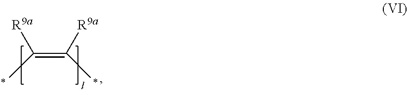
C(=C([R9a])C)(C)[R9a]
